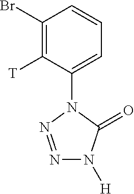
C1(Br)=C([T])C(N2C(=O)N([H])N=N2)=CC=C1
